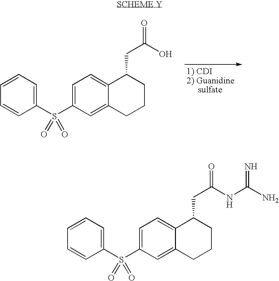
C1=CC=CC(S(C2=CC=C3C(=C2)CCCC3CC(O)=O)(=O)=O)=C1.C1=CC=CC(S(C2=CC=C3C(=C2)CCCC3CC(NC(N)=N)=O)(=O)=O)=C1
